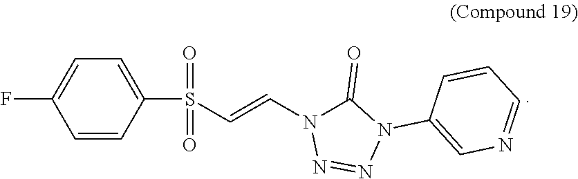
FC1=CC=C(S(=O)(=O)C=CN2C(=O)N(C3=CN=CC=C3)N=N2)C=C1
